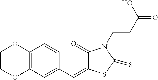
C1COC2=C(O1)C=CC(C=C1C(=O)N(CCC(=O)O)C(=S)S1)=C2
